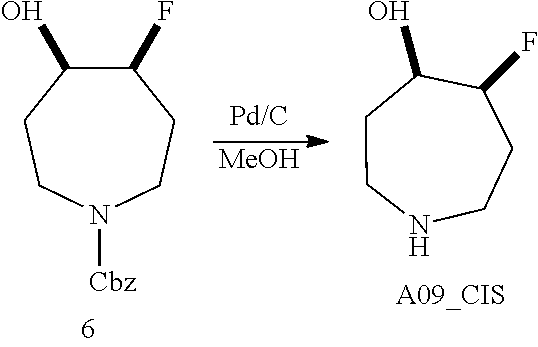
C1(F)C(O)CCN([Cbz])CC1.[MeOH].C1(F)C(O)CCNCC1
